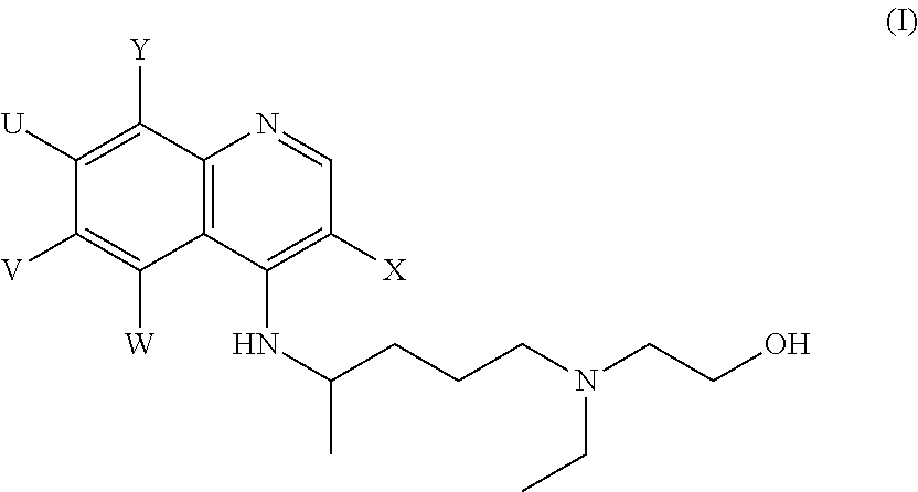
C1([U])=C([Y])C2=C(C([W])=C1[V])C(NC(CCCN(CCO)CC)C)=C([X])C=N2
